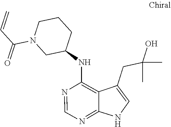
N1=CN=C2C(=C1NC1CCCN(C(C=C)=O)C1)C(CC(O)(C)C)=CN2
